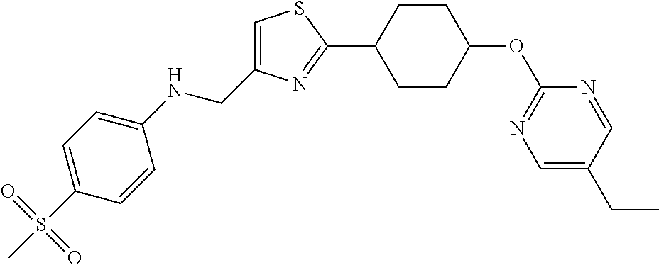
C1=C(CNC2=CC=C(S(C)(=O)=O)C=C2)N=C(C2CCC(OC3=NC=C(CC)C=N3)CC2)S1
